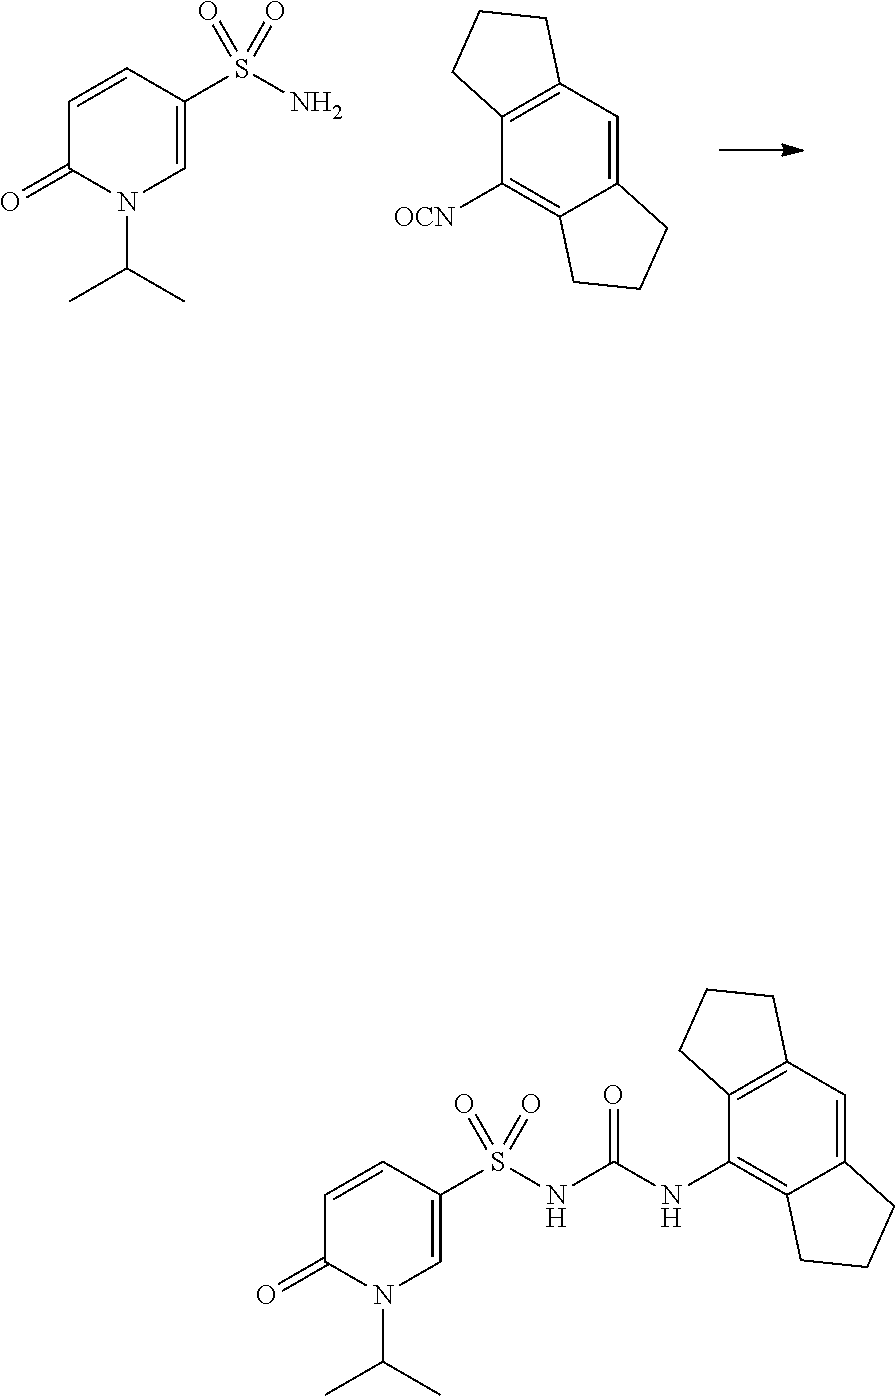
C12=CC3=C(C([OCN])=C1CCC2)CCC3.NS(C1=CN(C(C)C)C(=O)C=C1)(=O)=O.C12=CC3=C(C(NC(NS(C4=CN(C(C)C)C(=O)C=C4)(=O)=O)=O)=C1CCC2)CCC3
